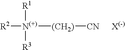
[R2][N(+)]([(CH2)][CN])([R1])[R3]
